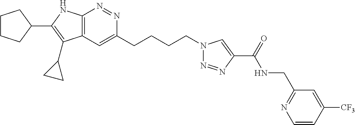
N1=NC2=C(C=C1CCCCN1N=NC(C(NCC3=NC=CC([CF3])=C3)=O)=C1)C(C1CC1)=C(C1CCCC1)N2
